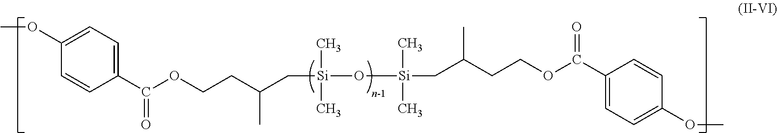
C1(C(=O)OCCC(C[Si](O[Si](CC(CCOC(C2=CC=C(OC)C=C2)=O)C)(C)C)(C)C)C)=CC=C(OC)C=C1
